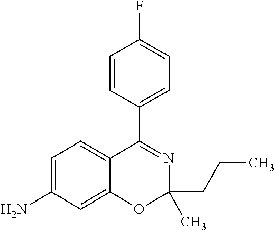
C1(C2=NC(C)(CCC)OC3=CC(N)=CC=C23)=CC=C(F)C=C1
